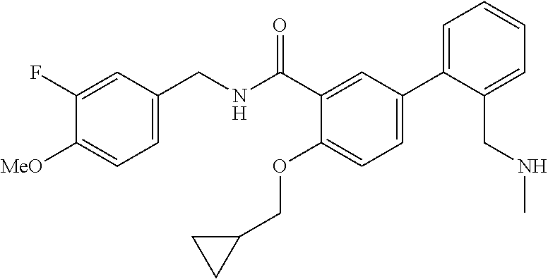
C1=C(CNC(C2=CC(C3=CC=CC=C3CNC)=CC=C2OCC2CC2)=O)C=C(F)C([MeO])=C1
